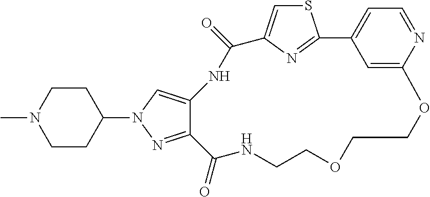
S1C=C2N=C1C1=CC=NC(=C1)OCCOCCNC(=O)C1=NN(C3CCN(C)CC3)C=C1NC2=O
